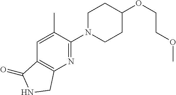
C1N(C2=NC3=C(C=C2C)C(=O)NC3)CCC(OCCOC)C1
